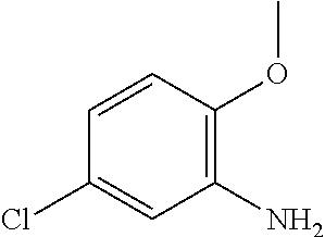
C1=CC(Cl)=CC(N)=C1OC
